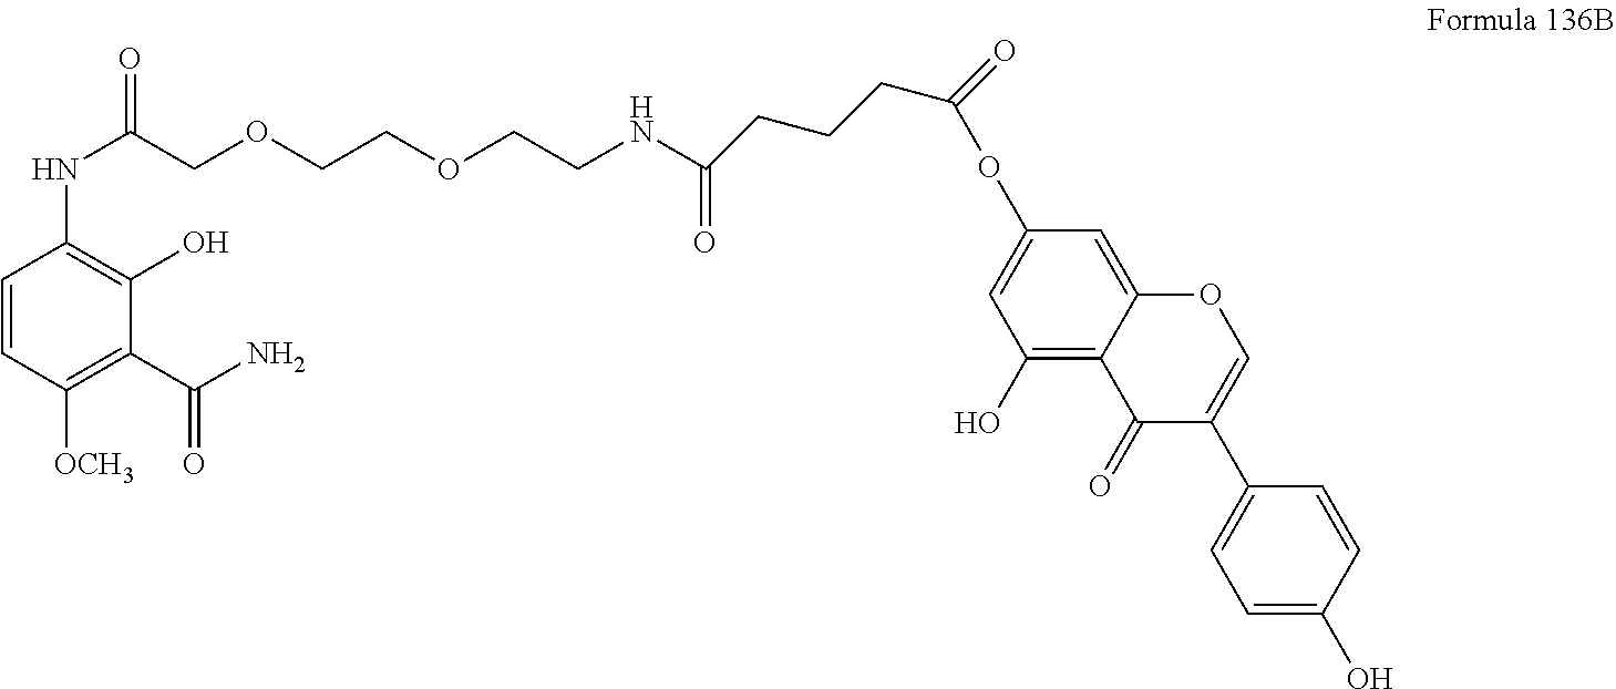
C1=CC([OCH3])=C(C(N)=O)C(O)=C1NC(=O)COCCOCCNC(=O)CCCC(=O)OC1=CC(O)=C2C(=C1)OC=C(C1=CC=C(O)C=C1)C2=O
